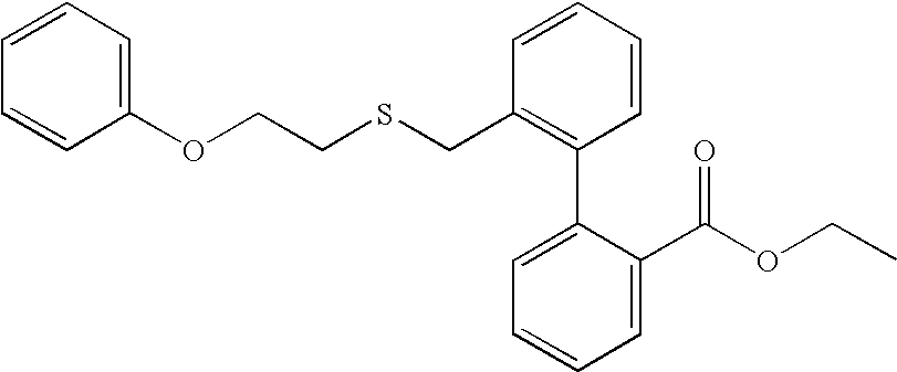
C(C1=C(C2=CC=CC=C2C(OCC)=O)C=CC=C1)SCCOC1=CC=CC=C1
